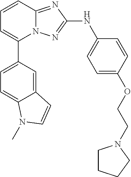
C1=CC2=NC(NC3=CC=C(OCCN4CCCC4)C=C3)=NN2C(C2=CC=C3C(=C2)C=CN3C)=C1
